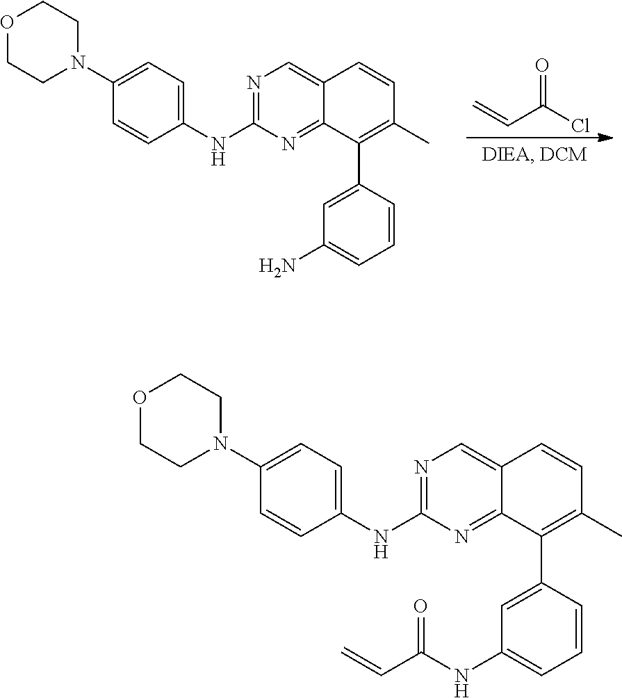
C=CC(Cl)=O.C1(NC2=NC=C3C(=N2)C(C2=CC(N)=CC=C2)=C(C)C=C3)=CC=C(N2CCOCC2)C=C1.C1(NC2=NC=C3C(=N2)C(C2=CC(NC(C=C)=O)=CC=C2)=C(C)C=C3)=CC=C(N2CCOCC2)C=C1
